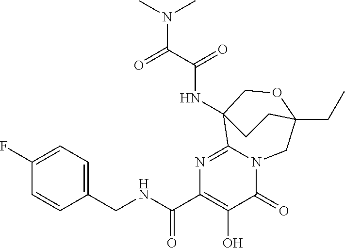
C1(F)=CC=C(CNC(C2=C(O)C(=O)N3C(=N2)C2(NC(C(=O)N(C)C)=O)COC(CC)(C3)CC2)=O)C=C1
